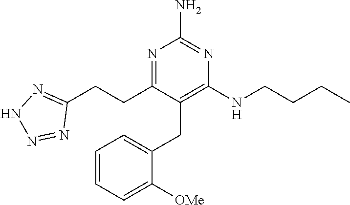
C1=CC=C([OMe])C(CC2=C(NCCCC)N=C(N)N=C2CCC2=NNN=N2)=C1
